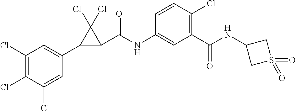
C1(Cl)=C(Cl)C(Cl)=CC(C2C(C(NC3=CC(C(NC4CS(=O)(=O)C4)=O)=C(Cl)C=C3)=O)C2(Cl)Cl)=C1
